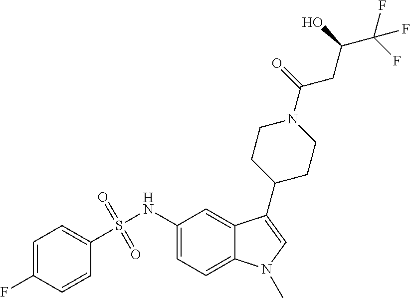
C1=C(F)C=CC(S(NC2=CC=C3C(=C2)C(C2CCN(C(CC(O)C(F)(F)F)=O)CC2)=CN3C)(=O)=O)=C1
